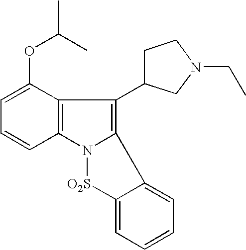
C1(OC(C)C)=CC=CC2=C1C(C1CCN(CC)C1)=C1N2[O2S]C2=CC=CC=C12
